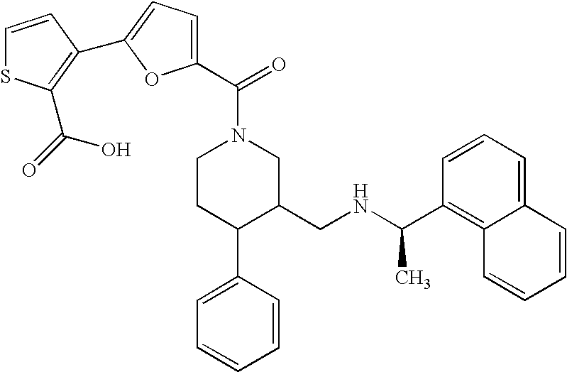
C1CC(C2=CC=CC=C2)C(CNC(C)C2=C3C(=CC=C2)C=CC=C3)CN1C(=O)C1=CC=C(C2=C(C(O)=O)SC=C2)O1
